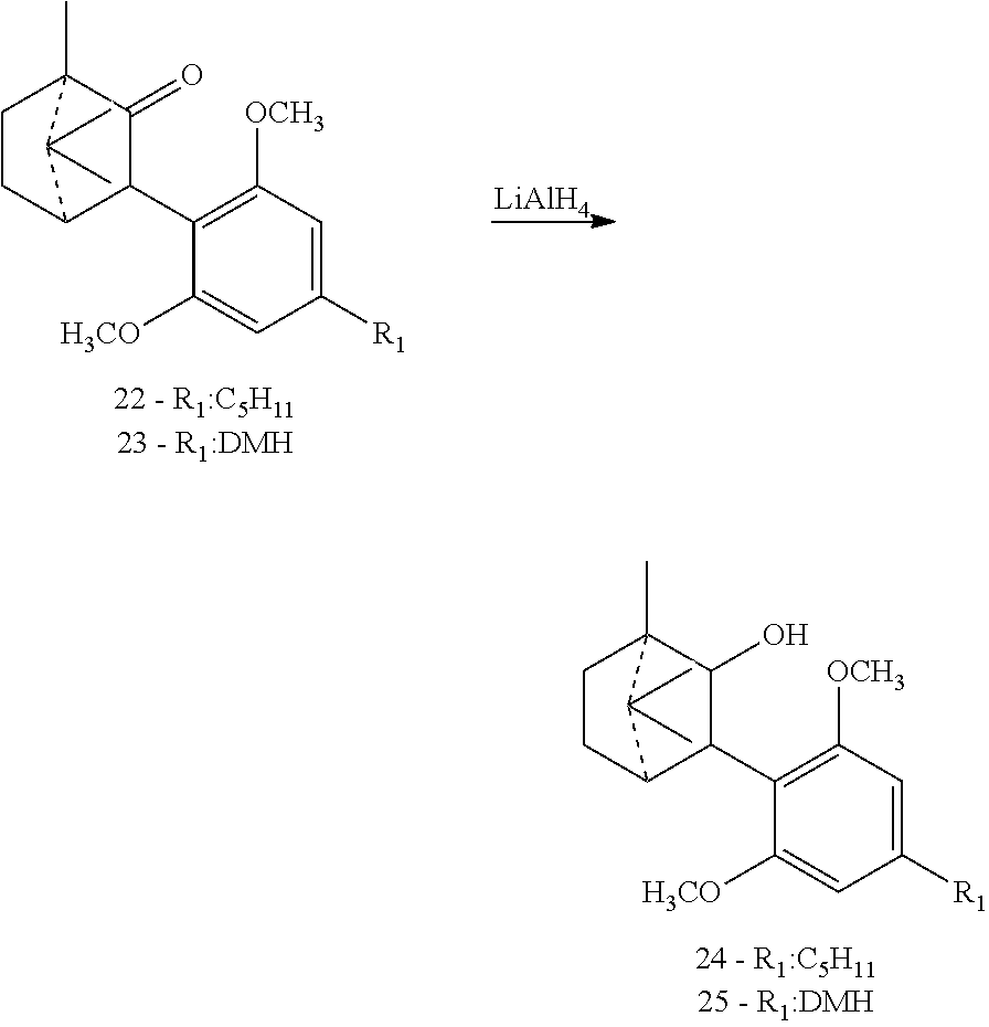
C1CC2C(C3=C([OCH3])C=C([R1])C=C3[H3CO])C(O)C1(C)C2(C)C.C1CC2C(C3=C([OCH3])C=C([R1])C=C3[H3CO])C(=O)C1(C)C2(C)C.[LiAlH4]
